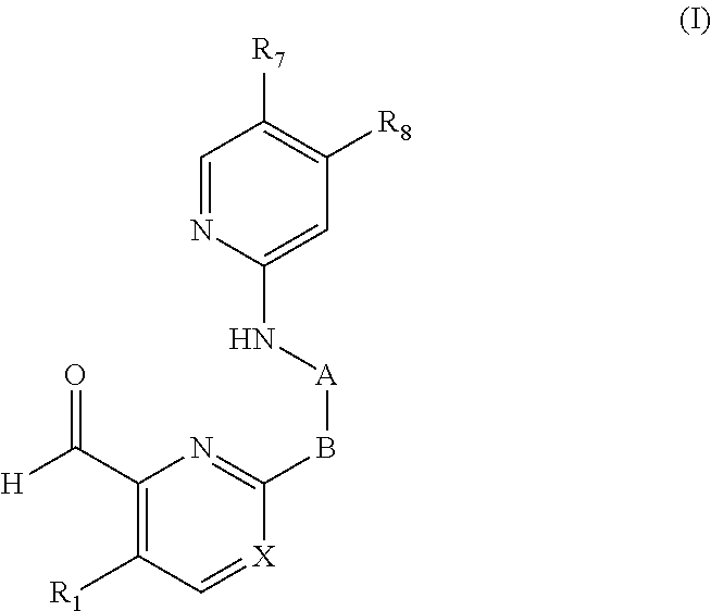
C1=NC(N[A]BC2=NC(C([H])=O)=C([R1])C=[X]2)=CC([R8])=C1[R7]
